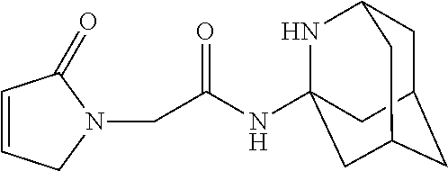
N(C(CN1C(=O)C=CC1)=O)C12NC3CC(CC(C1)C3)C2
